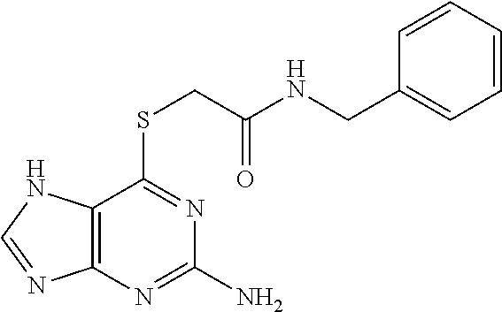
N(C(=O)CSC1=NC(N)=NC2=C1NC=N2)CC1=CC=CC=C1
